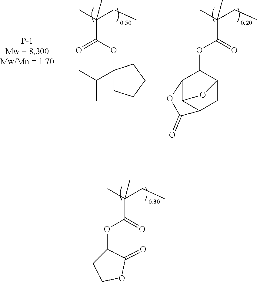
CC(CC)(C(OC1(C(C)C)CCCC1)=O)C.CC(CC)(C(=O)OC1C2C3C(CC1O3)C(=O)O2)C.CC(CC)(C(=O)OC1CCOC1=O)C
